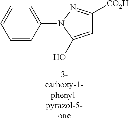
C1=CC(N2C(O)=CC([CO2H])=N2)=CC=C1
